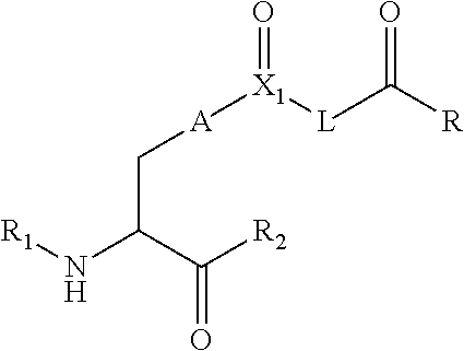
C(C([R2])=O)(N[R1])C[A][X1]([L]C([R])=O)=O
